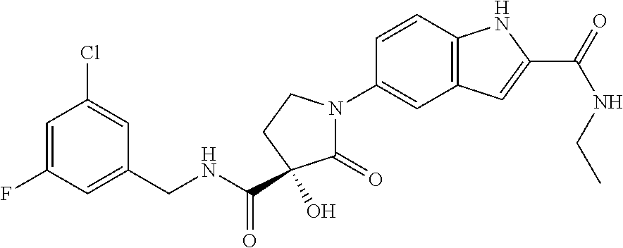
C1(=O)N(C2=CC3=C(C=C2)NC(C(=O)NCC)=C3)CCC1(O)C(=O)NCC1=CC(F)=CC(Cl)=C1
